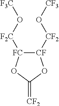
[CF]1([CF2]O[CF3])[FC]([F2C]O[F3C])OC(=[CF2])O1
